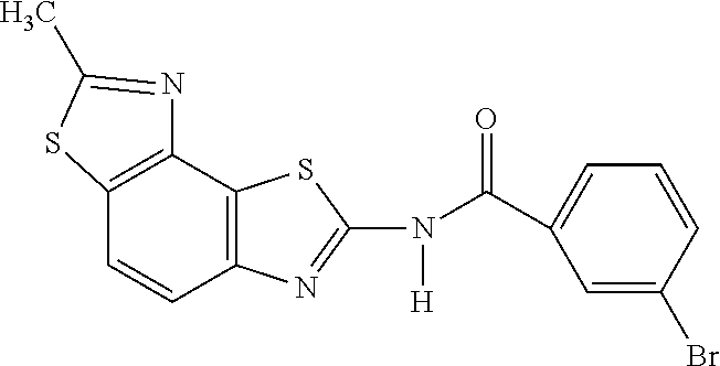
C12=C(C3=C(C=C1)N=C(N(C(C1=CC=CC(Br)=C1)=O)[H])S3)N=C(C)S2
